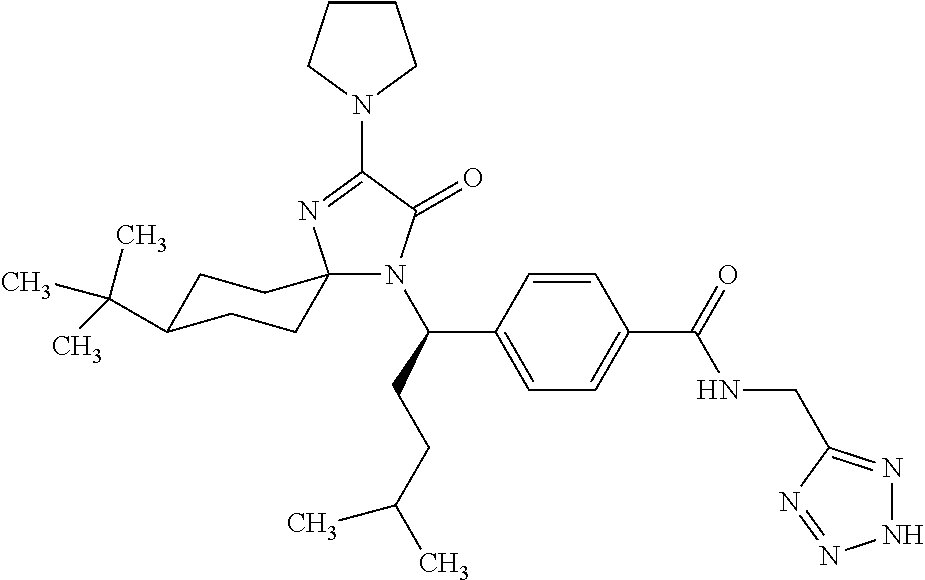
C1C(C(C)(C)C)CCC2(C1)N(C(C1=CC=C(C(NCC3=NNN=N3)=O)C=C1)CCC(C)C)C(=O)C(N1CCCC1)=N2
